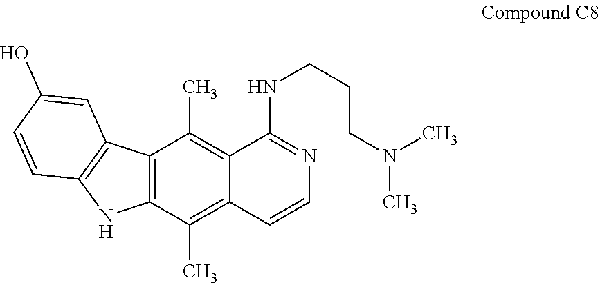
C12=C(C(C)=C3C(=C1C)C(NCCCN(C)C)=NC=C3)NC1=C2C=C(O)C=C1
